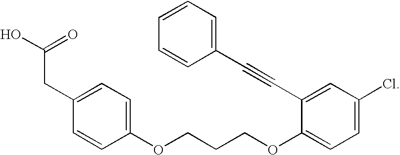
C1(CC(O)=O)=CC=C(OCCCOC2=CC=C(Cl)C=C2C#CC2=CC=CC=C2)C=C1
